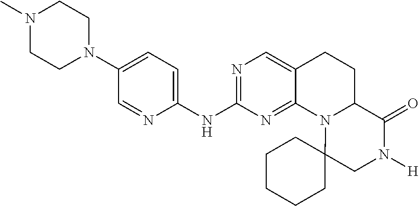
C1(NC2=NC=C3C(=N2)N2C(CC3)C(=O)N([H])CC23CCCCC3)=CC=C(N2CCN(C)CC2)C=N1
